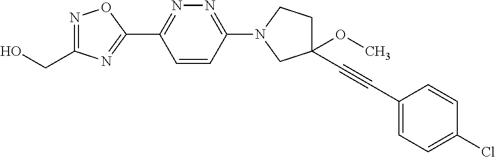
OCC1=NOC(C2=NN=C(N3CCC(OC)(C#CC4=CC=C(Cl)C=C4)C3)C=C2)=N1
